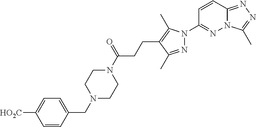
N12C(=NN=C1C)C=CC(N1N=C(C)C(CCC(N3CCN(CC4=CC=C([HO2C])C=C4)CC3)=O)=C1C)=N2
